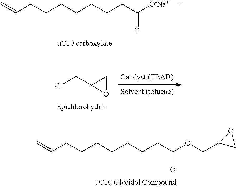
C=CCCCCCCCC([O-Na+])=O.ClCC1OC1.[Epichlorohydrin].C=CCCCCCCCC(OCC1CO1)=O
